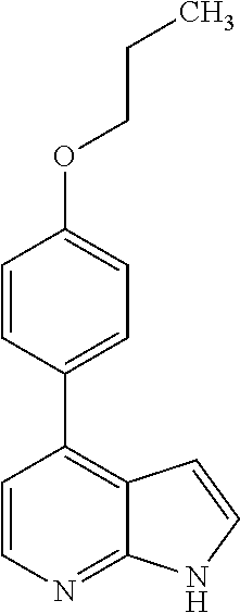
C1=CN=C2C(=C1C1=CC=C(OCCC)C=C1)C=CN2
